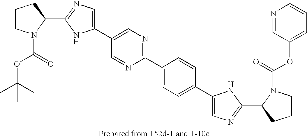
C1CN(C(=O)OC(C)(C)C)C(C2=NC=C(C3=CN=C(C4=CC=C(C5=CN=C(C6N(C(=O)OC7=CC=CN=C7)CCC6)N5)C=C4)N=C3)N2)C1
